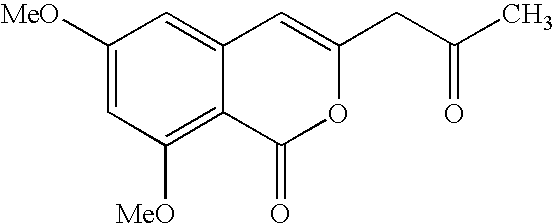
C1([MeO])=CC([MeO])=C2C(=C1)C=C(CC(=O)C)OC2=O
